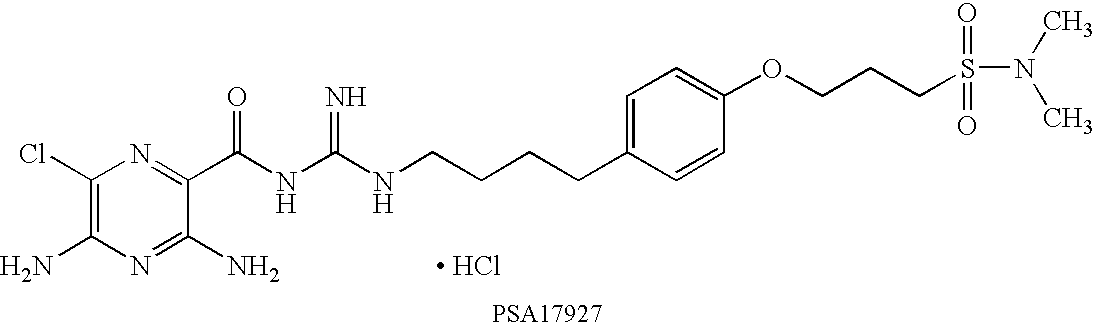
C1(Cl)=C(N)N=C(N)C(C(NC(NCCCCC2=CC=C(OCCCS(N(C)C)(=O)=O)C=C2)=N)=O)=N1.[ HCl]
